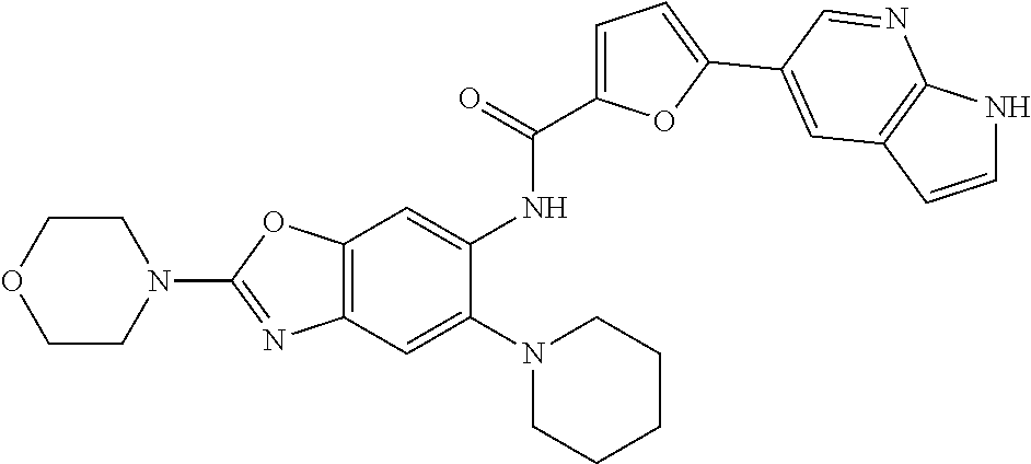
C12=C(OC(N3CCOCC3)=N1)C=C(NC(=O)C1=CC=C(C3=CC4=C(NC=C4)N=C3)O1)C(N1CCCCC1)=C2
